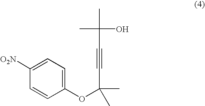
C1(OC(C)(C#CC(C)(C)O)C)=CC=C([O2N])C=C1
